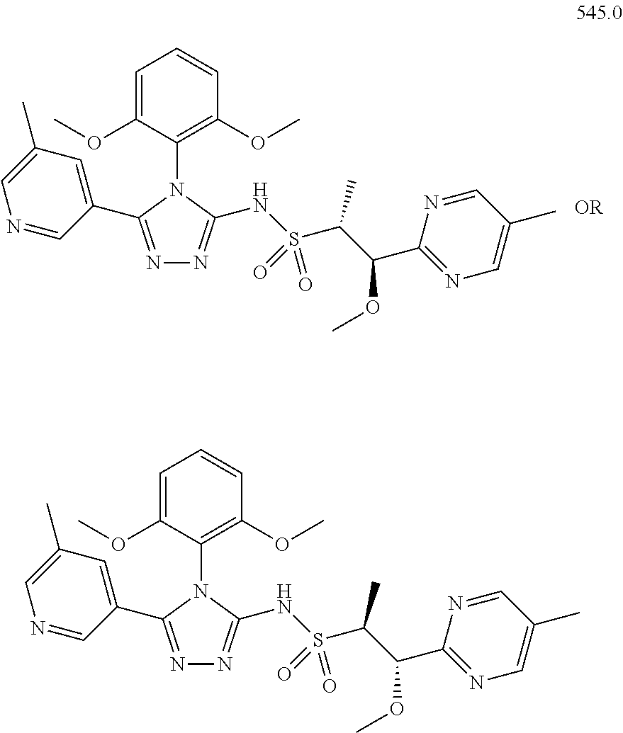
N1=C(C2=CC(C)=CN=C2)N(C2=C(OC)C=CC=C2OC)C(NS(C(C(OC)C2=NC=C(C)C=N2)C)(=O)=O)=N1.N1=C(C2=CC(C)=CN=C2)N(C2=C(OC)C=CC=C2OC)C(NS(C(C(OC)C2=NC=C(C)C=N2)C)(=O)=O)=N1
